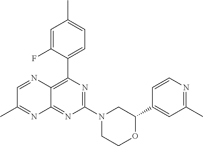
C1(C2=CC(C)=NC=C2)OCCN(C2=NC(C3=CC=C(C)C=C3F)=C3C(=N2)N=C(C)C=N3)C1
